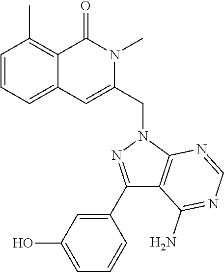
C1=CC=C2C(=C1C)C(=O)N(C)C(CN1C3=C(C(N)=NC=N3)C(C3=CC(O)=CC=C3)=N1)=C2
